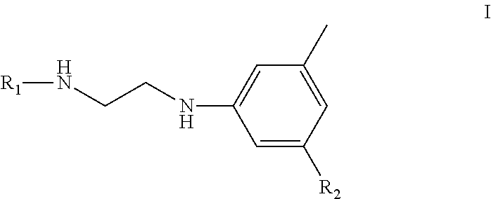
C1=C([R2])C=C(C)C=C1NCCN[R1]
